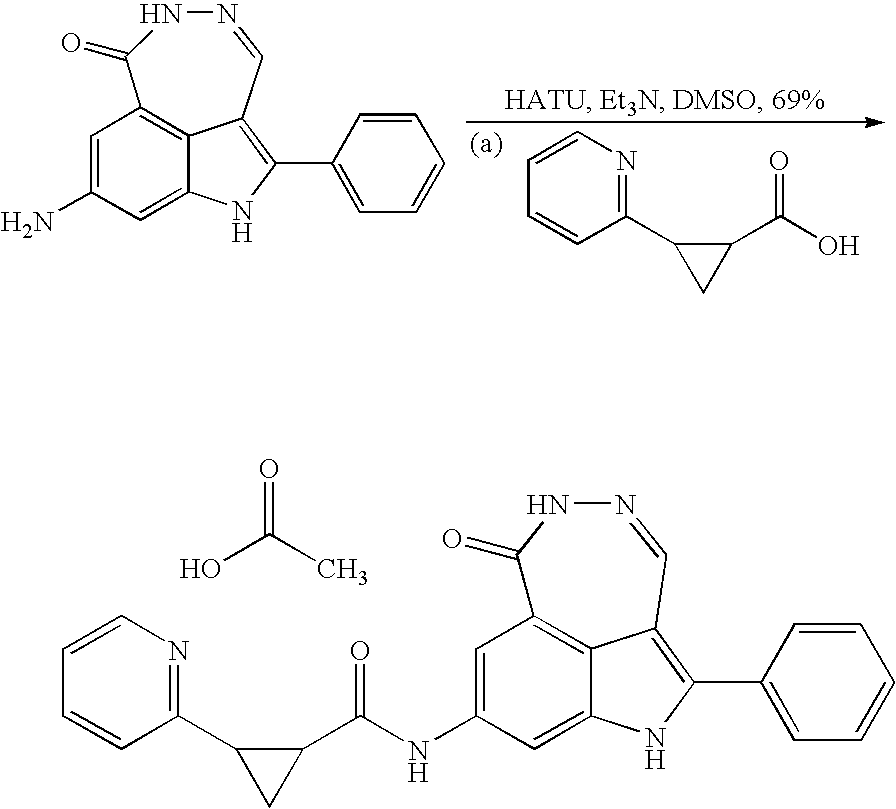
OC(C1C(C2=NC=CC=C2)C1)=O.C1=C(N)C=C2NC(C3=CC=CC=C3)=C3C2=C1C(=O)NN=C3.C1=C(NC(C2C(C3=NC=CC=C3)C2)=O)C=C2NC(C3=CC=CC=C3)=C3C2=C1C(=O)NN=C3.OC(C)=O
